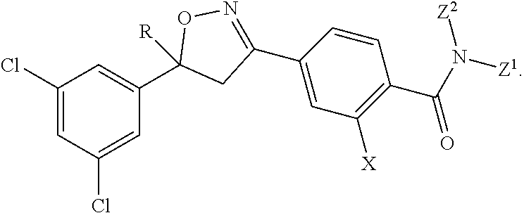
C1(Cl)=CC(Cl)=CC(C2([R])CC(C3=CC([X])=C(C(N([Z1])[Z2])=O)C=C3)=NO2)=C1
